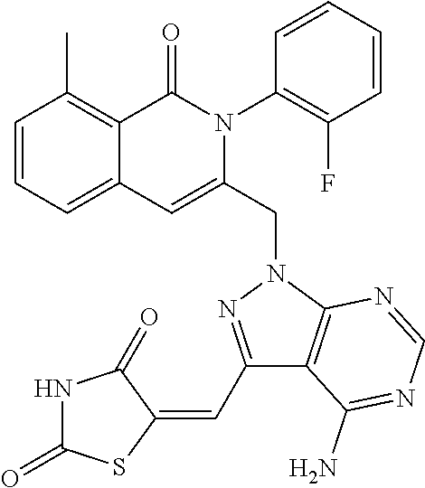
C1=CC=C2C(=C1C)C(=O)N(C1=C(F)C=CC=C1)C(CN1C3=C(C(N)=NC=N3)C(C=C3C(=O)NC(=O)S3)=N1)=C2
